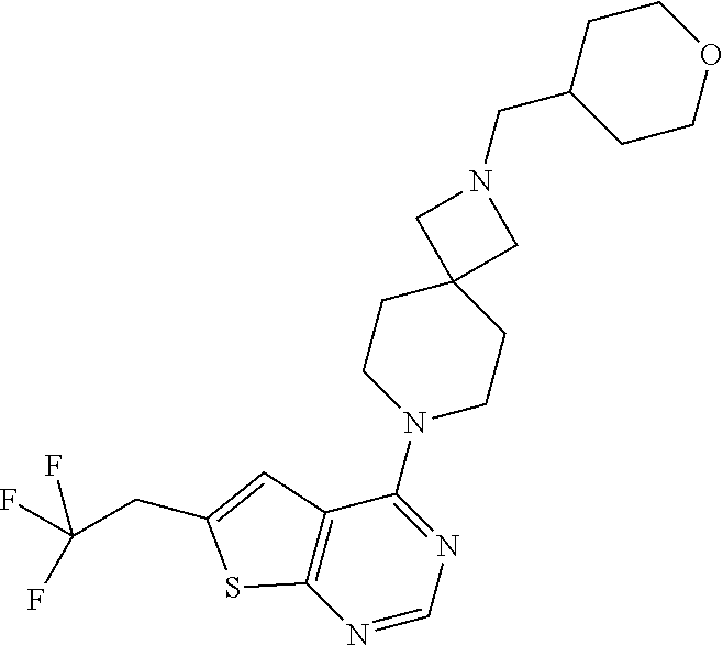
C12=C(C(N3CCC4(CC3)CN(CC3CCOCC3)C4)=NC=N1)C=C(CC(F)(F)F)S2
